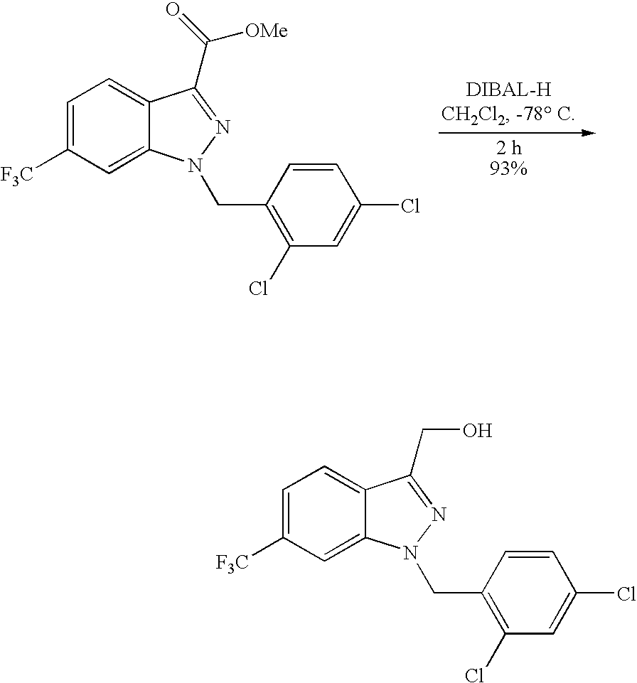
C1=C([F3C])C=C2C(=C1)C(C(=O)[OMe])=NN2CC1=C(Cl)C=C(Cl)C=C1.C1=C([F3C])C=C2C(=C1)C(CO)=NN2CC1=C(Cl)C=C(Cl)C=C1
